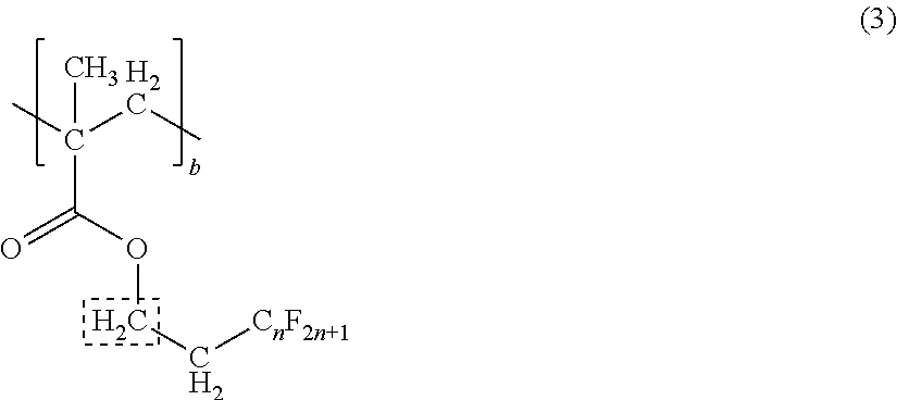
O=C(OCC[CnF2n+1])C(CC)(C)C
